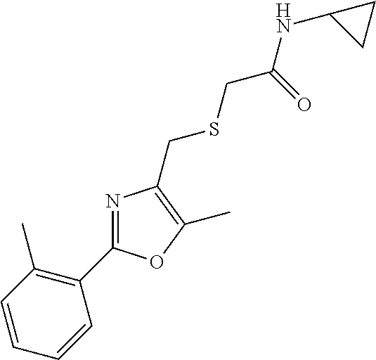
C1=CC(C)=C(C2=NC(CSCC(NC3CC3)=O)=C(C)O2)C=C1
